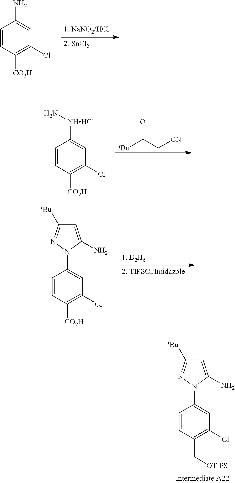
C1=CC([CO2H])=C(Cl)C=C1N.C1=CC([CO2H])=C(Cl)C=C1[NHHCl]N.[tBu]C(C[CN])=O.C1=CC([CO2H])=C(Cl)C=C1N1C(N)=CC([tBu])=N1.C1=CC(C[OTIPS])=C(Cl)C=C1N1C(N)=CC([tBu])=N1
